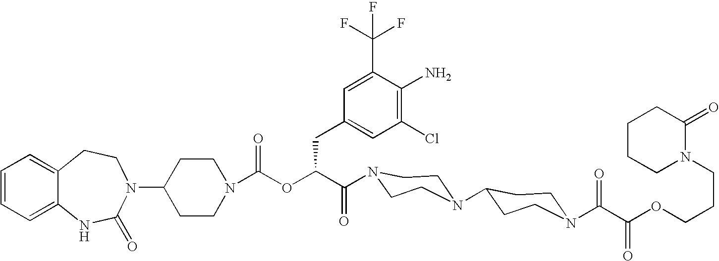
C12=CC=CC=C1NC(=O)N(C1CCN(C(OC(C(=O)N3CCN(C4CCN(C(C(OCCCN5C(=O)CCCC5)=O)=O)CC4)CC3)CC3=CC(Cl)=C(N)C(C(F)(F)F)=C3)=O)CC1)CC2
